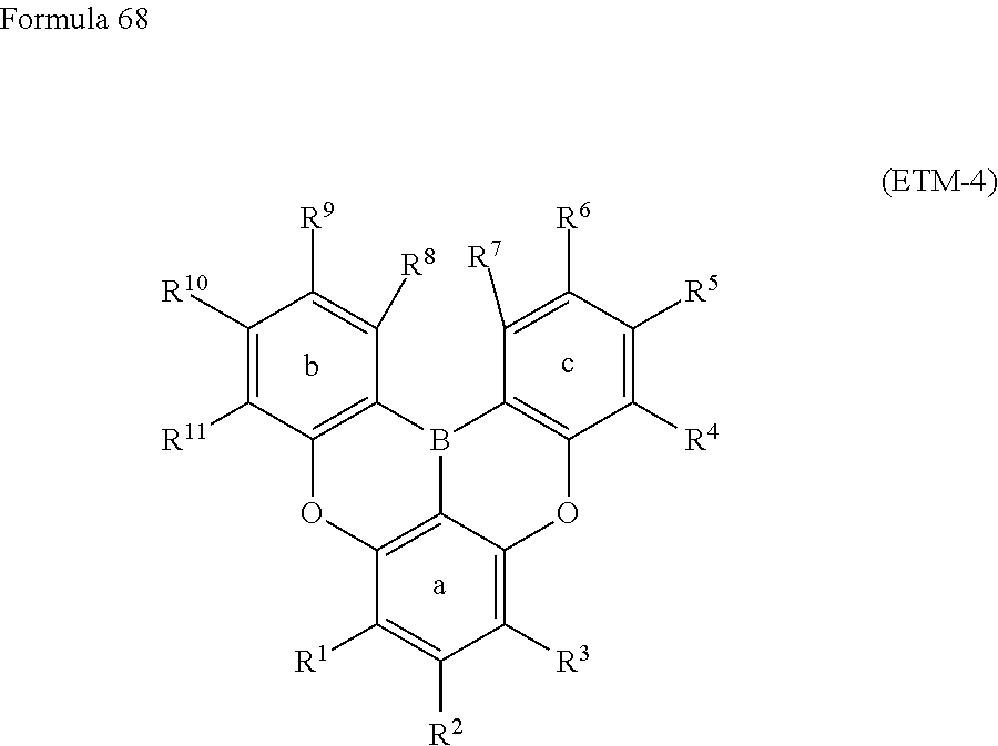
C1([R10])=C([R11])C2=C(C([R8])=C1[R9])B1C3=C(O2)C([R1])=C([R2])C([R3])=C3OC2=C1C([R7])=C([R6])C([R5])=C2[R4].[a].b.c
